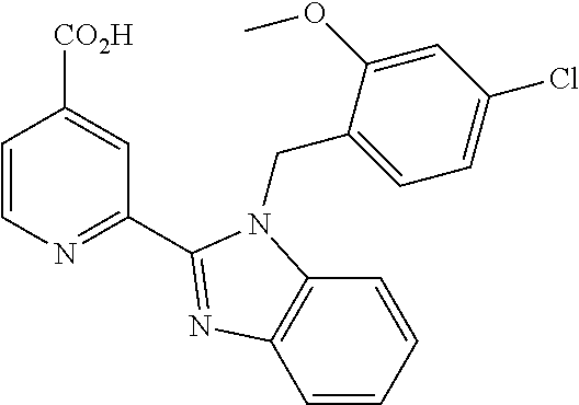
C1=CN=C(C2=NC3=C(C=CC=C3)N2CC2=CC=C(Cl)C=C2OC)C=C1[CO2H]
